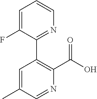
C1=C(C)C=NC(C(O)=O)=C1C1=NC=CC=C1F
